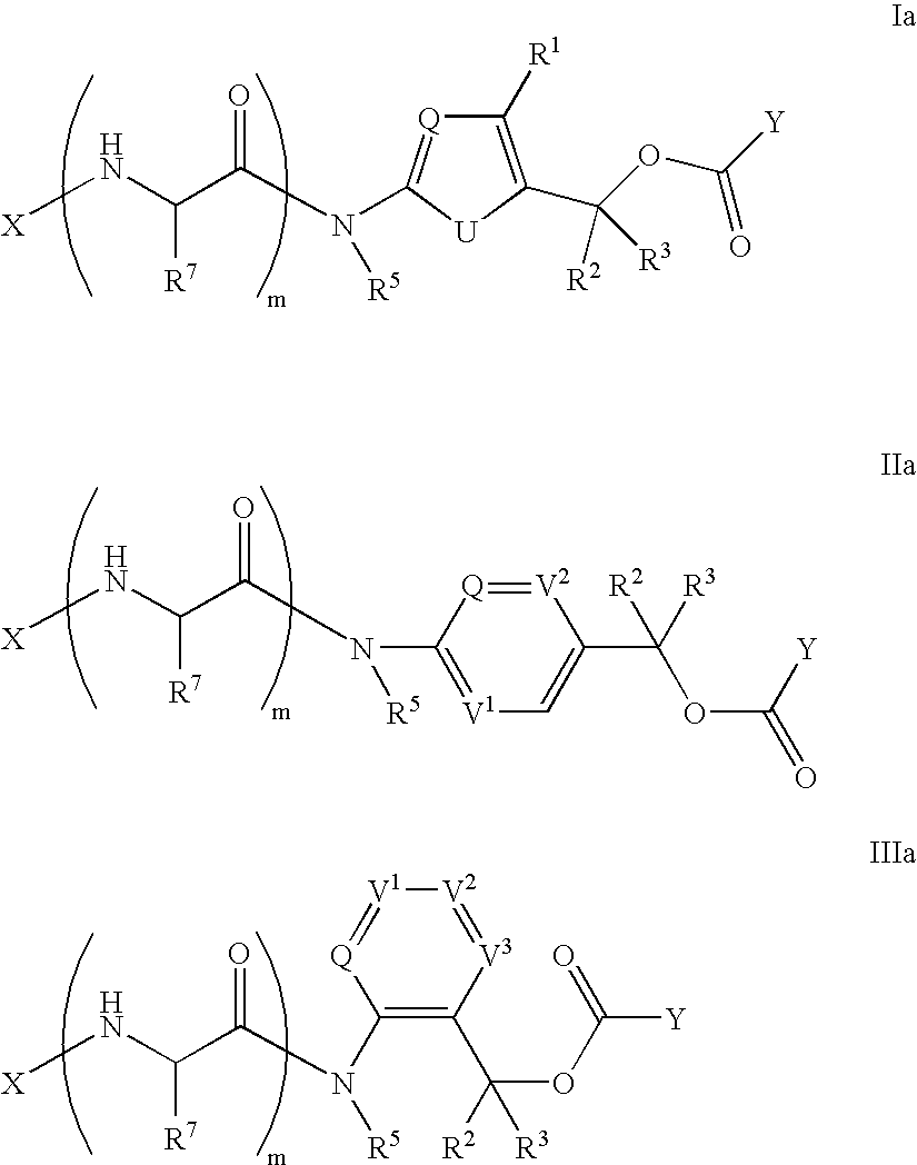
[X]NC(C(N([R5])C1=[Q]C([R1])=C(C(OC(=O)[Y])([R2])[R3])[U]1)=O)[R7].[V2]1=[Q]C(N(C(=O)C([R7])N[X])[R5])=[V1]C=C1C(OC([Y])=O)([R3])[R2].[X]NC(C(N([R5])C1=C(C(OC(=O)[Y])([R2])[R3])[V3]=[V2][V1]=[Q]1)=O)[R7]
